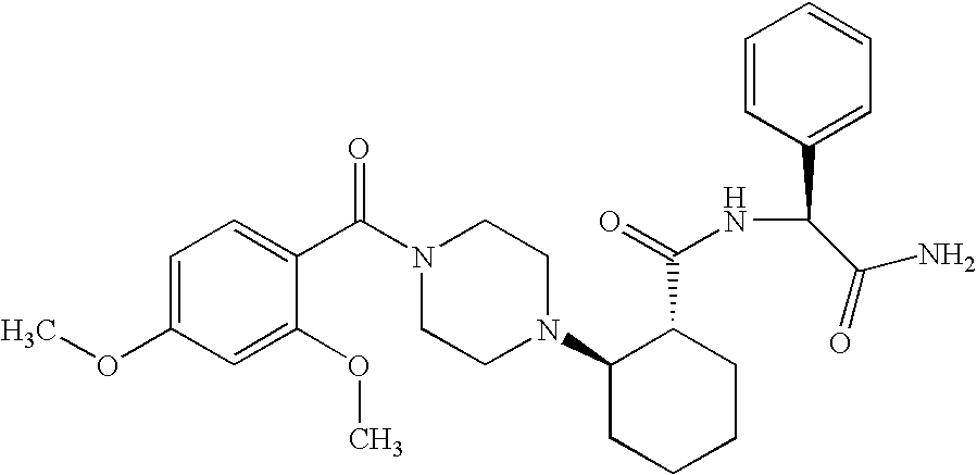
C1=C(OC)C(C(N2CCN(C3CCCCC3C(=O)NC(C(N)=O)C3=CC=CC=C3)CC2)=O)=CC=C1OC
